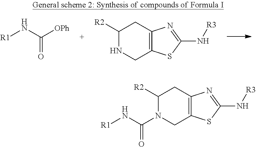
C1([R2])NCC2=C(C1)N=C(N[R3])S2.[OPh]C(N[R1])=O.C1([R2])N(C(N[R1])=O)CC2=C(C1)N=C(N[R3])S2
